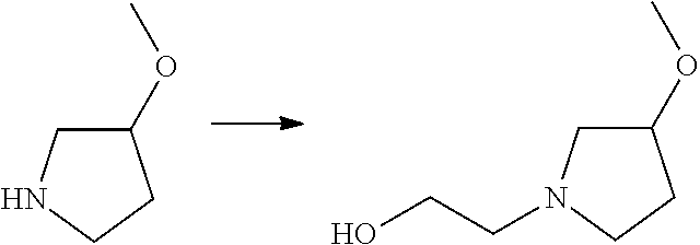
C1(OC)CNCC1.C1(OC)CN(CCO)CC1
